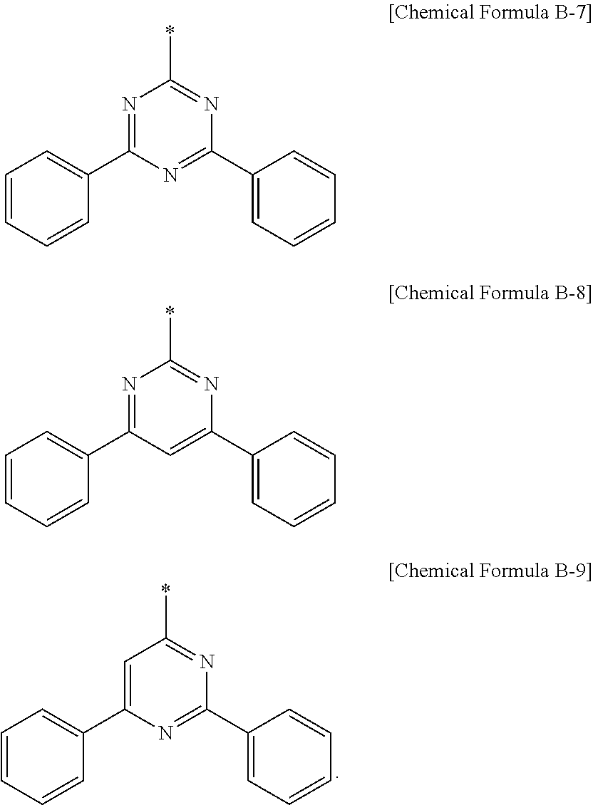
C1=C(C2=CC=CC=C2)N=C(C2=CC=CC=C2)N=C1*.N1=C(C2=CC=CC=C2)N=C(C2=CC=CC=C2)N=C1*.N1=C(C2=CC=CC=C2)C=C(C2=CC=CC=C2)N=C1*
